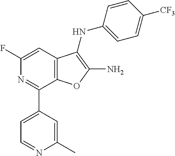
C1(F)=CC2=C(C(C3=CC=NC(C)=C3)=N1)OC(N)=C2NC1=CC=C([CF3])C=C1
